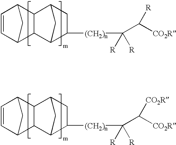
C12C3C(C(C=C1)C2)C1C([(CH2)n]C([R])([R])C([CO2R])[R])CC3C1.C12C3C(C(C=C1)C2)C1C([(CH2)n]C([R])([R])C([CO2R])[CO2R])CC3C1
